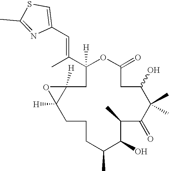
C1C(C(C)=CC2=CSC(C)=N2)([H])OC(=O)CC(O)C(C)(C)C(=O)C(C)C(O)C(C)CCCC2([H])C1([H])O2
